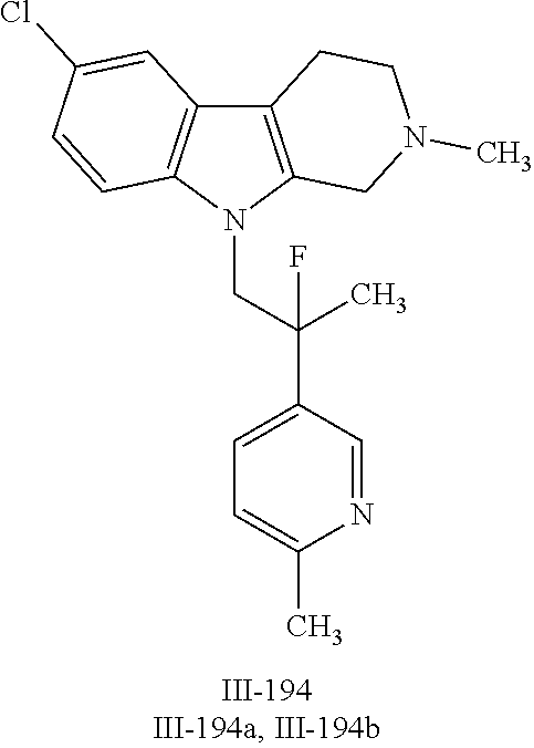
N1(CC(C2=CC=C(C)N=C2)(C)F)C2=C(C3=C1C=CC(Cl)=C3)CCN(C)C2
